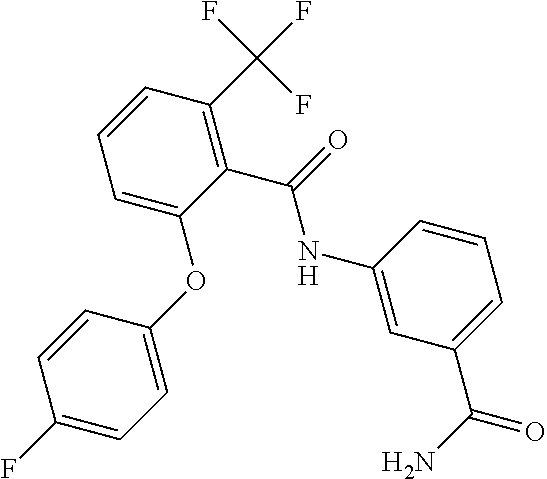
C1(OC2=CC=CC(C(F)(F)F)=C2C(=O)NC2=CC(C(N)=O)=CC=C2)=CC=C(F)C=C1
